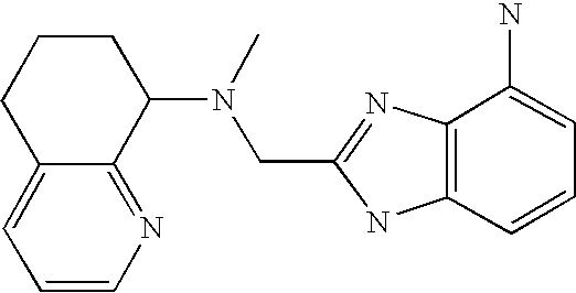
C12=CC=CN=C1C(N(C)CC1=NC3=C(N1)C=CC=C3N)CCC2
